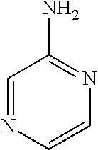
C1=CN=C(N)C=N1
